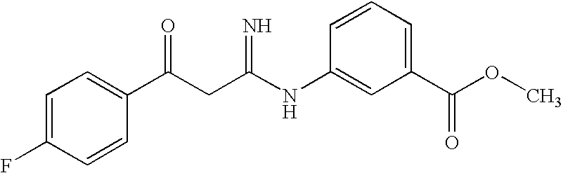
C1=C(F)C=CC(C(CC(NC2=CC(C(OC)=O)=CC=C2)=N)=O)=C1
